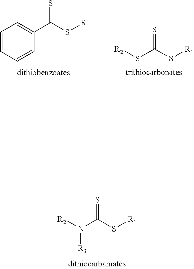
C1=CC=CC(C(S[R])=S)=C1.[R2]SC(S[R1])=S.[R2]N(C(S[R1])=S)[R3]
